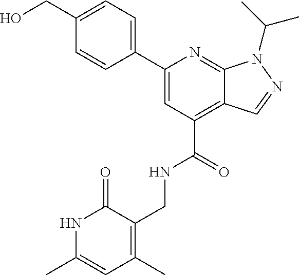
C12=NC(C3=CC=C(CO)C=C3)=CC(C(=O)NCC3=C(C)C=C(C)NC3=O)=C1C=NN2C(C)C
